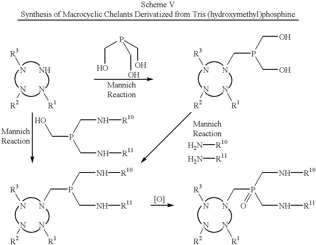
N[R3].N.N[R1].N[R2].N[R3].NCP(CO)CO.N[R1].N[R2].C(P(CN[R11])CN[R10])O.N[R11].N[R10].N[R3].NCP(CN[R10])CN[R11].N[R1].N[R2].N[R3].NCP(CN[R10])(CN[R11])=O.N[R1].N[R2].P(CO)(CO)CO
